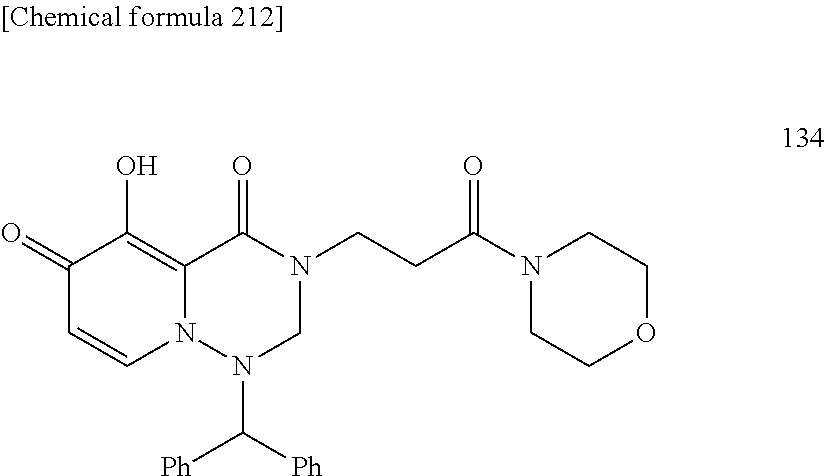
[Ph]C([Ph])N1N2C(=C(O)C(=O)C=C2)C(=O)N(CCC(N2CCOCC2)=O)C1
